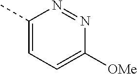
C1(C)=CC=C([OMe])N=N1
